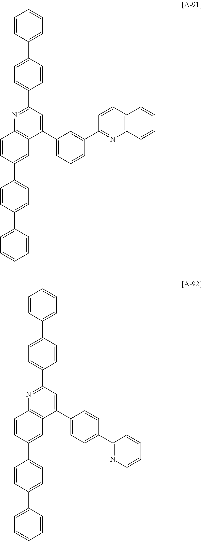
C1=CC(C2=CC=C(C3=CC=CC=C3)C=C2)=CC2=C1N=C(C1=CC=C(C3=CC=CC=C3)C=C1)C=C2C1=CC=C(C2=NC=CC=C2)C=C1.C1=CC(C2=CC=C(C3=CC=CC=C3)C=C2)=CC2=C1N=C(C1=CC=C(C3=CC=CC=C3)C=C1)C=C2C1=CC=CC(C2=NC3=C(C=C2)C=CC=C3)=C1
